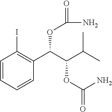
C1=CC=CC(C(C(C(C)C)OC(=O)N)OC(=O)N)=C1I
